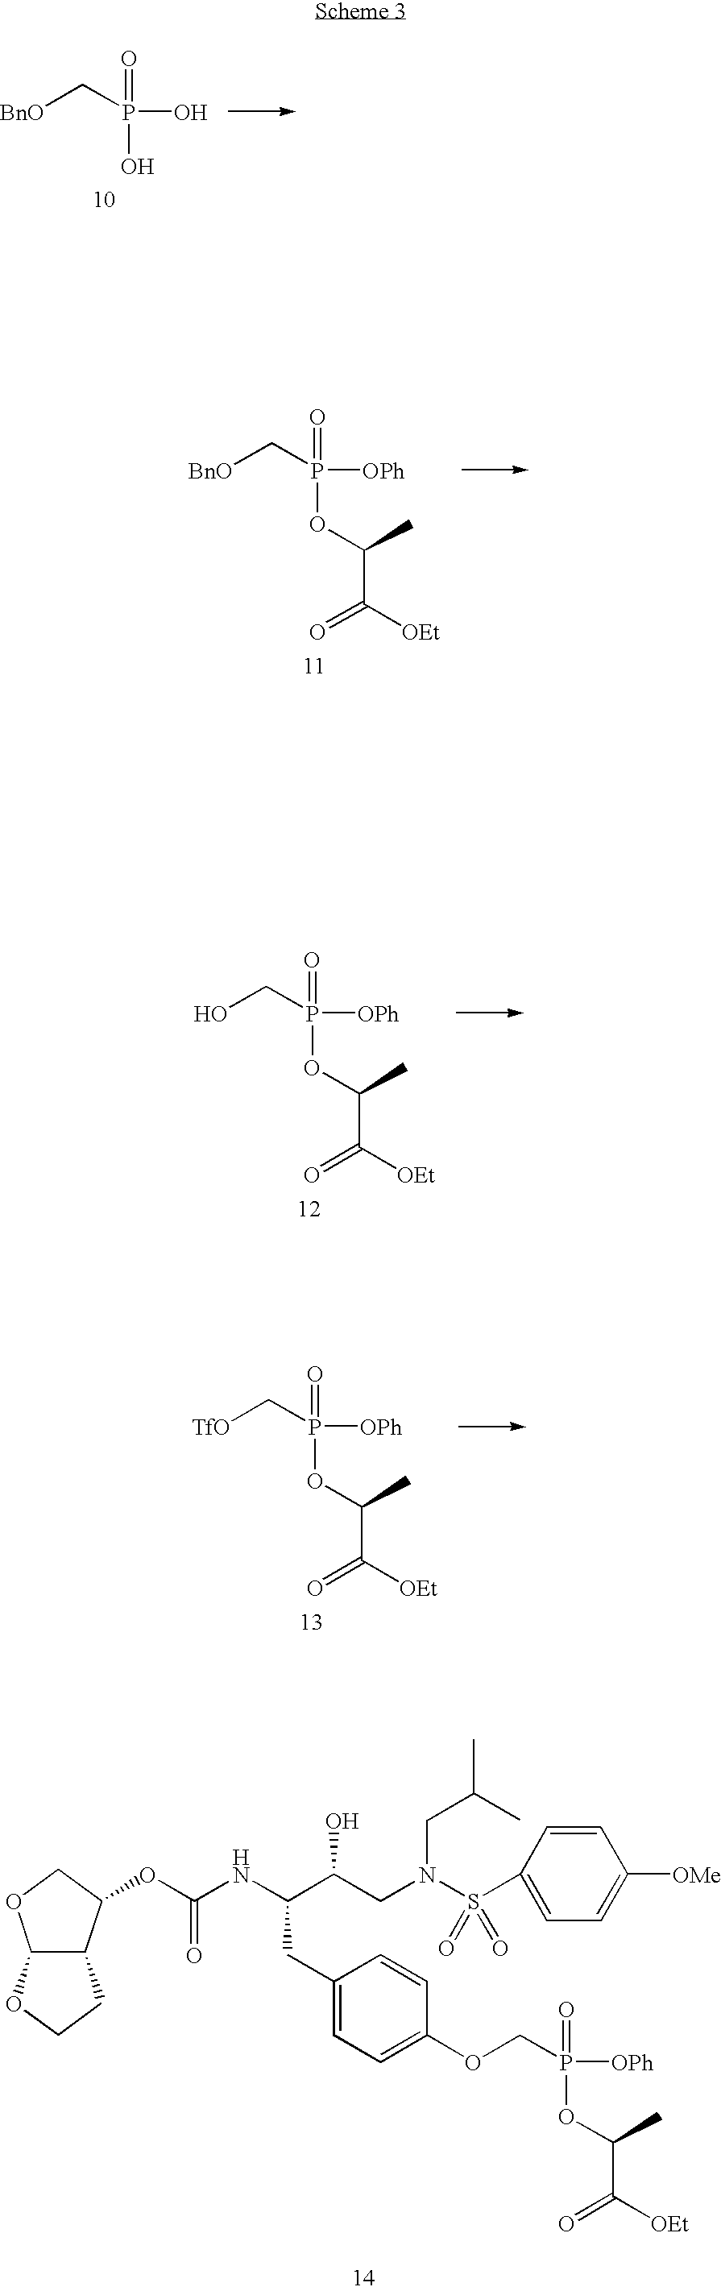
P([OPh])(CO)(=O)OC(C)C(=O)[OEt].P([OPh])(C[TfO])(=O)OC(C)C(=O)[OEt].P(O)(C[BnO])(=O)O.P([OPh])(C[BnO])(=O)OC(C)C(=O)[OEt].C1=CC(S(N(CC(C(NC(OC2C3C(OC2)OCC3)=O)CC2=CC=C(OCP([OPh])(=O)OC(C)C(=O)[OEt])C=C2)O)CC(C)C)(=O)=O)=CC=C1[OMe]
